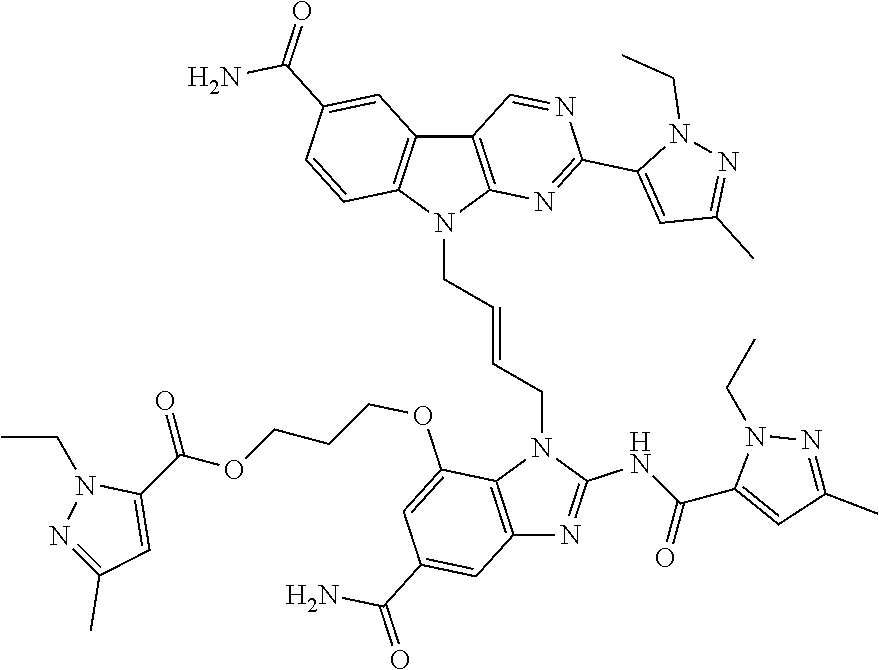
CCN1N=C(C)C=C1C(NC1=NC2=C(N1CC=CCN1C3=C(C=C(C(N)=O)C=C3)C3=C1N=C(C1=CC(C)=NN1CC)N=C3)C(OCCCOC(C1=CC(C)=NN1CC)=O)=CC(C(N)=O)=C2)=O
